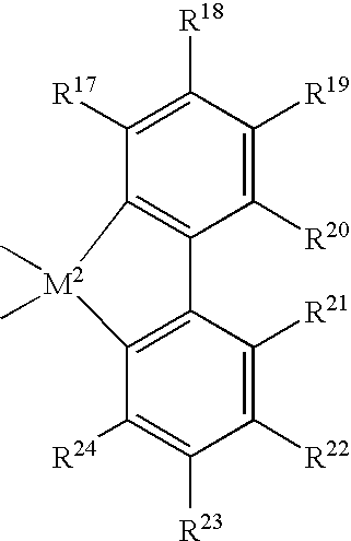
C1([R18])=C([R17])C2=C(C([R20])=C1[R19])C1=C(C([R24])=C([R23])C([R22])=C1[R21])[M2]2(C)C
